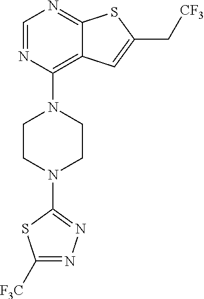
C1=NC(N2CCN(C3=NN=C([F3C])S3)CC2)=C2C(=N1)SC(C[CF3])=C2
